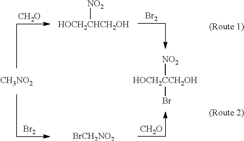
[NO2][HOCH2CHCH2OH].[CH2O].[Br2].[CH3NO2].[Br2].[BrCH2NO2].[NO2][HOCH2CCH2OH]Br.[CH2O]
